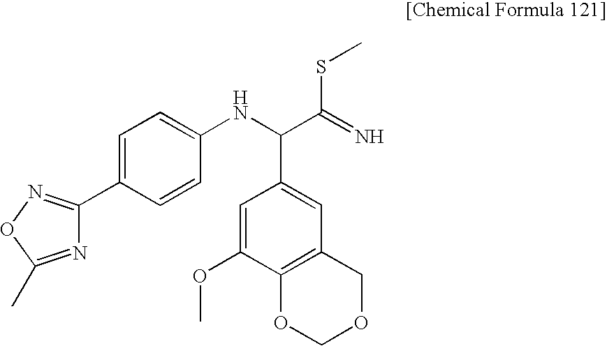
C1=C(C2=NOC(C)=N2)C=CC(NC(C(=N)SC)C2=CC3=C(C(OC)=C2)OCOC3)=C1
